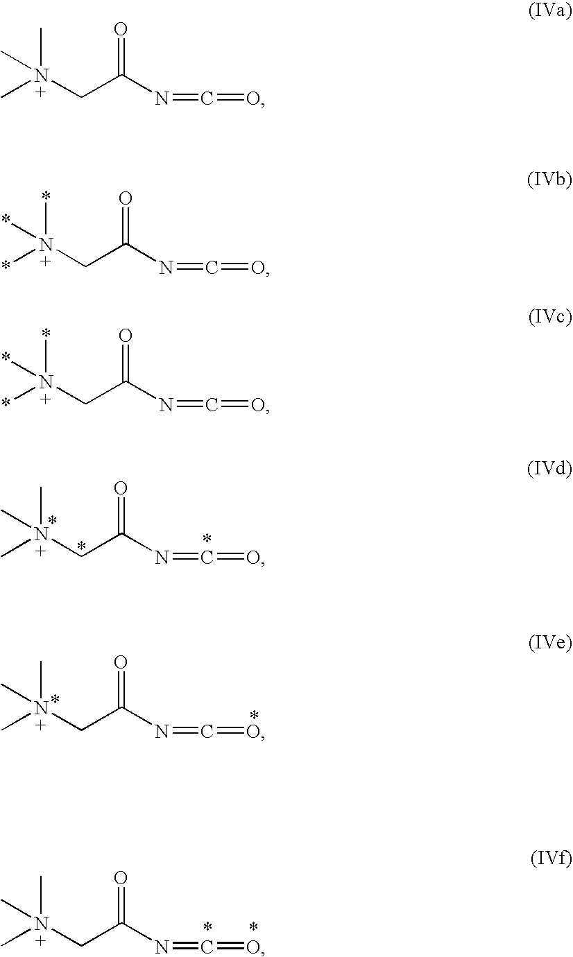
CN(CC(N=C=O)=O)(C)C.*N(CC(N=C=O)=O)(*)*.*N(CC(N=C=O)=O)(*)*.CN(CC(N=C=O)=O)(C)C.CN(CC(N=C=O)=O)(C)C.CN(CC(N=C=O)=O)(C)C
